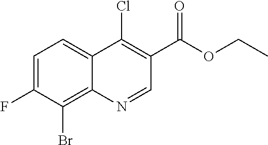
BrC1=C2C(=CC=C1F)C(Cl)=C(C(OCC)=O)C=N2
